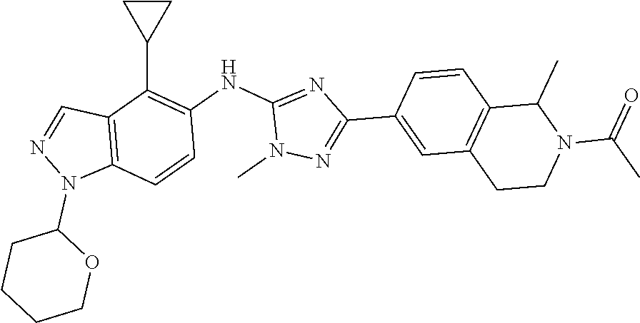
C1CC1C1=C(NC2=NC(C3=CC4=C(C=C3)C(C)N(C(C)=O)CC4)=NN2C)C=CC2=C1C=NN2C1CCCCO1
